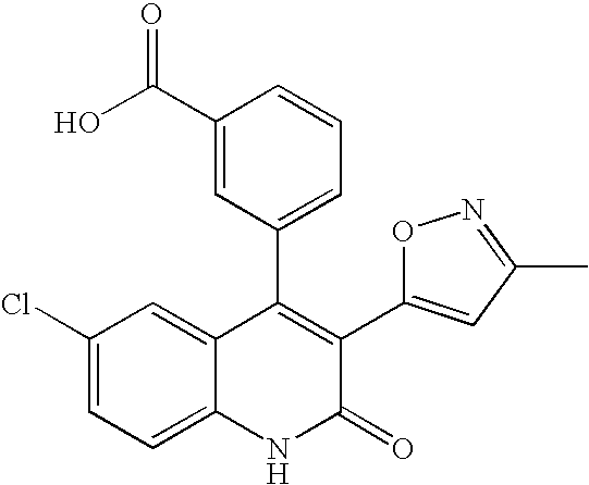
C1(Cl)=CC=C2C(=C1)C(C1=CC=CC(C(O)=O)=C1)=C(C1=CC(C)=NO1)C(=O)N2
